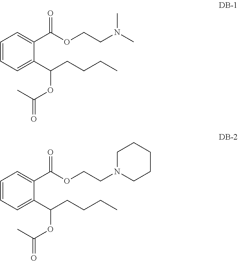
C1=CC=C(C(CCCC)OC(C)=O)C(C(OCCN(C)C)=O)=C1.C1=CC=C(C(CCCC)OC(C)=O)C(C(OCCN2CCCCC2)=O)=C1
